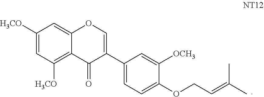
C1([H3CO])=CC([H3CO])=C2C(=C1)OC=C(C1=CC=C(OCC=C(C)C)C([OCH3])=C1)C2=O
